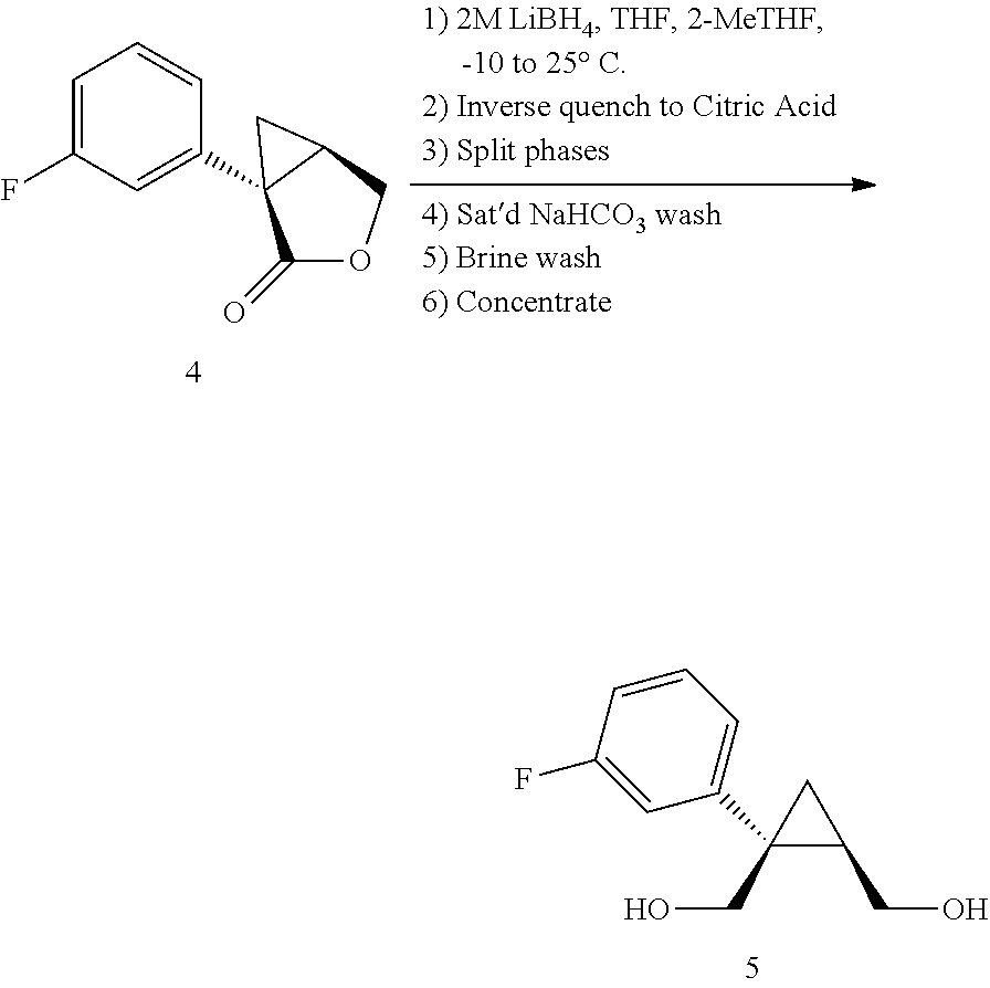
C1=C(F)C=C(C23C(=O)OCC2C3)C=C1.C1=CC(F)=CC(C2(CO)C(CO)C2)=C1
